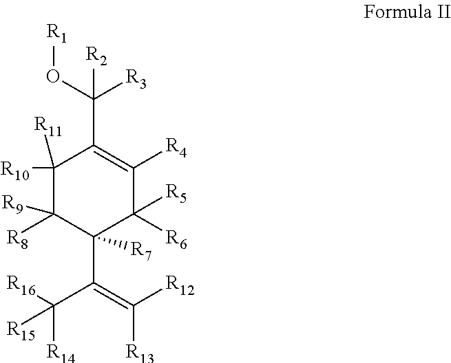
C1([R11])([R10])C([R8])([R9])C(C(C([R16])([R14])[R15])=C([R12])[R13])([R7])C([R6])([R5])C([R4])=C1C(O[R1])([R3])[R2]
